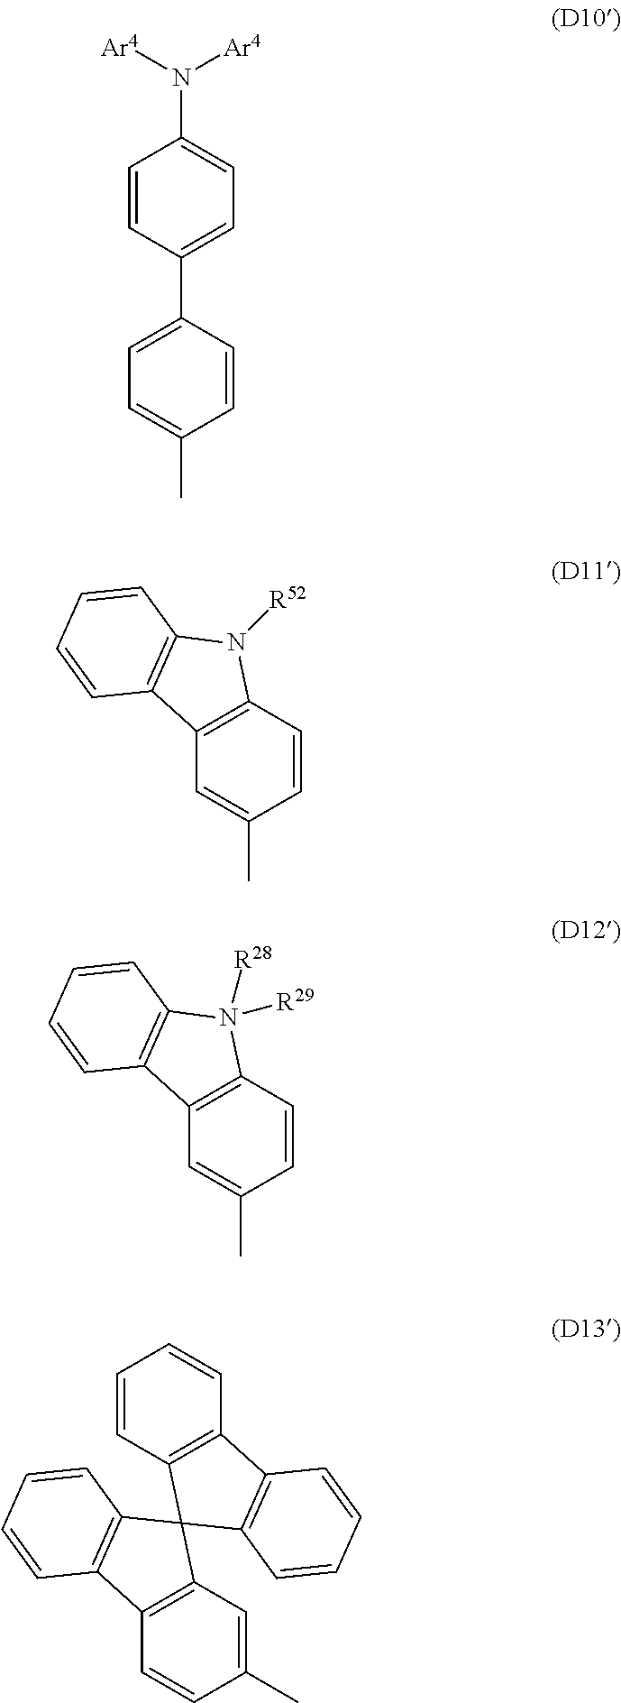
C1=C(C2=CC=C(N([Ar4])[Ar4])C=C2)C=CC(C)=C1.C12=C(C=CC(C)=C1)N([R52])C1=C2C=CC=C1.C12=C(C=CC(C)=C1)N([R29])([R28])C1=C2C=CC=C1.C12=C(C=C(C)C=C1)C1(C3=C2C=CC=C3)C2=C(C=CC=C2)C2=C1C=CC=C2
